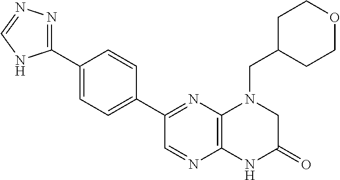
C1(C2=NN=CN2)=CC=C(C2=NC3=C(N=C2)NC(=O)CN3CC2CCOCC2)C=C1
